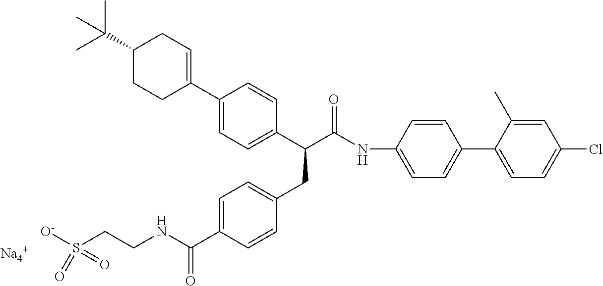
C1=C(C(NCCS([O-])(=O)=O)=O)C=CC(CC(C(NC2=CC=C(C3=CC=C(Cl)C=C3C)C=C2)=O)C2=CC=C(C3=CCC(C(C)(C)C)CC3)C=C2)=C1.[Na4+]
